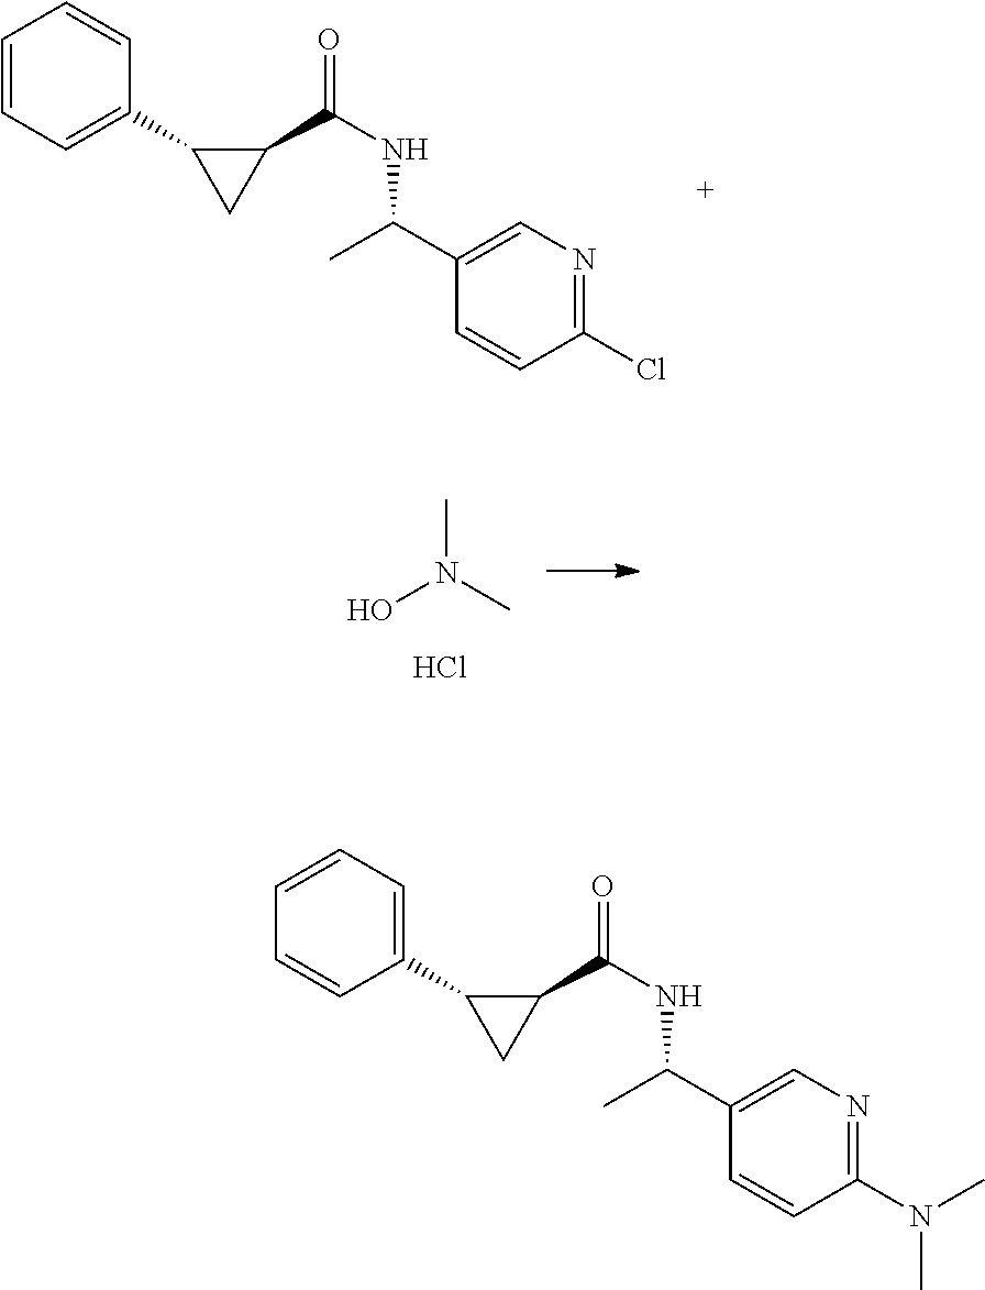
C1=CC=C(C2CC2C(=O)NC(C2=CN=C(Cl)C=C2)C)C=C1.CN(C)O.Cl.C1(C(C)NC(C2C(C3=CC=CC=C3)C2)=O)=CN=C(N(C)C)C=C1
